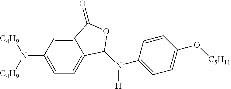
C1=C(N([C4H9])[C4H9])C=C2C(=C1)C(N([H])C1=CC=C(O[C5H11])C=C1)OC2=O
